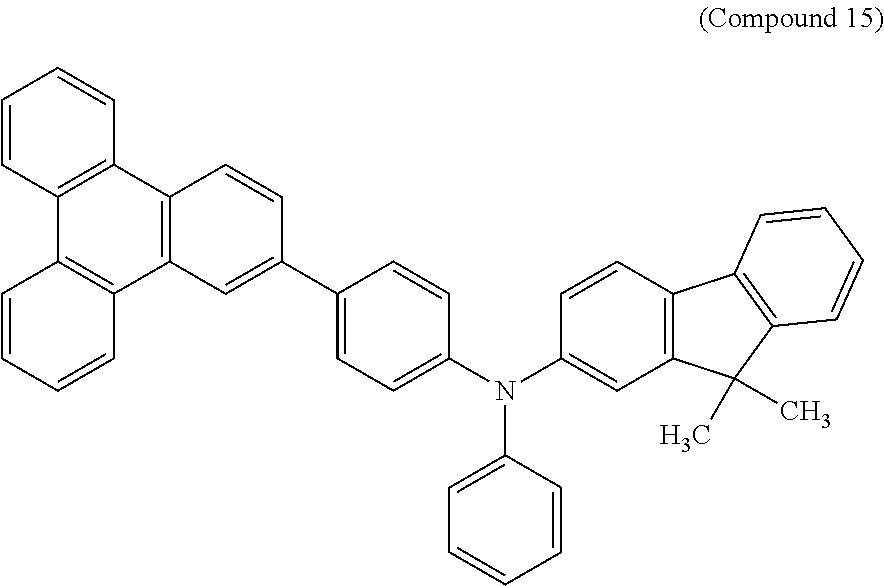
C1=CC2=C(C=C1)C1=C(C3=C2C=CC=C3)C=C(C2=CC=C(N(C3=CC4=C(C=C3)C3=C(C4(C)C)C=CC=C3)C3=CC=CC=C3)C=C2)C=C1
